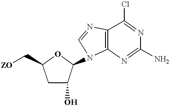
C12=C(N=C(N)N=C1Cl)N(C1C(O)CC(C[ZO])O1)C=N2
